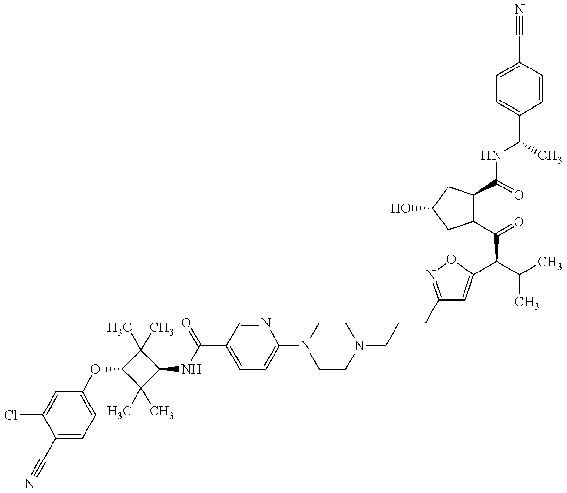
C1(C#N)=CC=C(OC2C(C)(C)C(NC(C3=CC=C(N4CCN(CCCC5=NOC(C(C(C)C)C(C6C(C(=O)NC(C)C7=CC=C(C#N)C=C7)CC(O)C6)=O)=C5)CC4)N=C3)=O)C2(C)C)C=C1Cl
